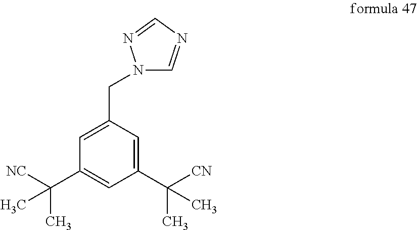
C1(C([CN])(C)C)=CC(CN2C=NC=N2)=CC(C([NC])(C)C)=C1
